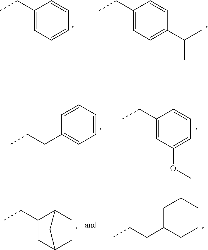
C1(CC)=CC=CC=C1.C1(CC)=CC=C(C(C)C)C=C1.C1(CCC)=CC=CC=C1.C1(CC)=CC(OC)=CC=C1.C1(CC)CC2CCC1C2.C1(CCC)CCCCC1
